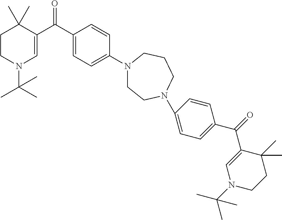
C1CN(C(C)(C)C)C=C(C(C2=CC=C(N3CCN(C4=CC=C(C(=O)C5=CN(C(C)(C)C)CCC5(C)C)C=C4)CCC3)C=C2)=O)C1(C)C
